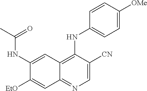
C1(NC(C)=O)=CC2=C(NC3=CC=C([OMe])C=C3)C([CN])=CN=C2C=C1[OEt]
